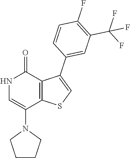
N1C=C(N2CCCC2)C2=C(C1=O)C(C1=CC(C(F)(F)F)=C(F)C=C1)=CS2
